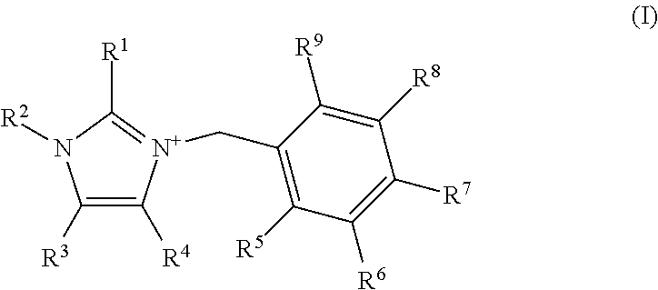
C1([R3])=C([R4])[N+](CC2=C([R5])C([R6])=C([R7])C([R8])=C2[R9])=C([R1])N1[R2]
